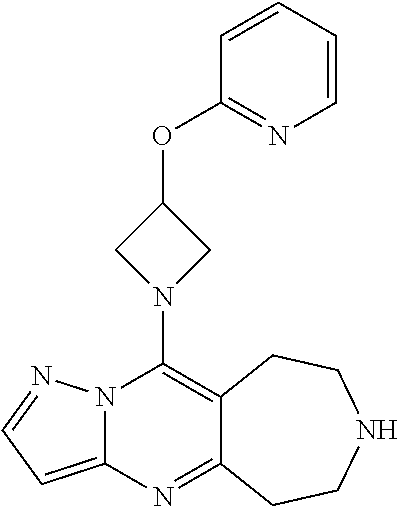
N12C(=CC=N1)N=C1C(=C2N2CC(OC3=NC=CC=C3)C2)CCNCC1
